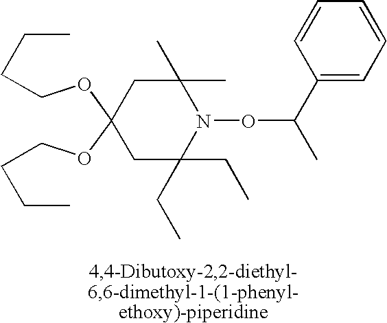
C(OC1(OCCCC)CC(C)(C)N(OC(C)C2=CC=CC=C2)C(CC)(CC)C1)CCC
